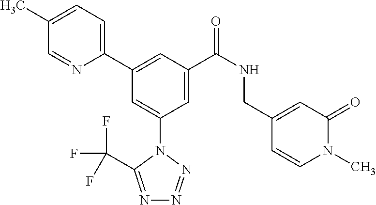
C1=C(C)C=NC(C2=CC(C(NCC3=CC(=O)N(C)C=C3)=O)=CC(N3C(C(F)(F)F)=NN=N3)=C2)=C1
